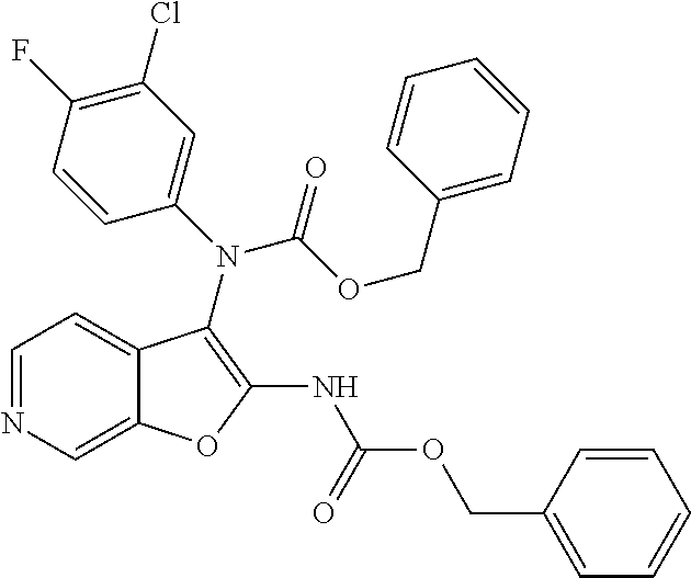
C12=CN=CC=C1C(N(C(OCC1=CC=CC=C1)=O)C1=CC(Cl)=C(F)C=C1)=C(NC(=O)OCC1=CC=CC=C1)O2
